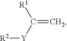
C(=C)([Y][R2])[R1]
